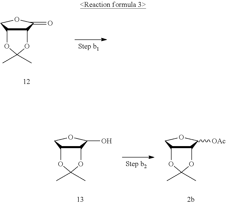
C12C(COC1=O)OC(C)(C)O2.C12C(COC1O)OC(C)(C)O2.C12C(COC1[OAc])OC(C)(C)O2
